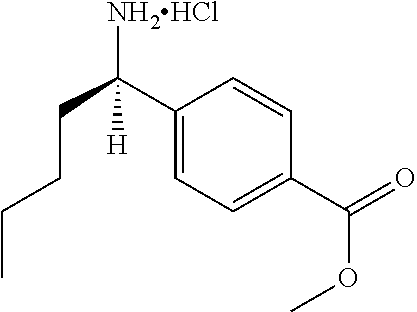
C1(C([NH2HCl])(CCCC)[H])=CC=C(C(OC)=O)C=C1
